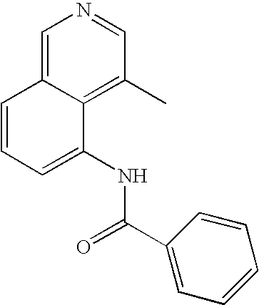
C1=C2C(=C(C)C=N1)C(NC(C1=CC=CC=C1)=O)=CC=C2
